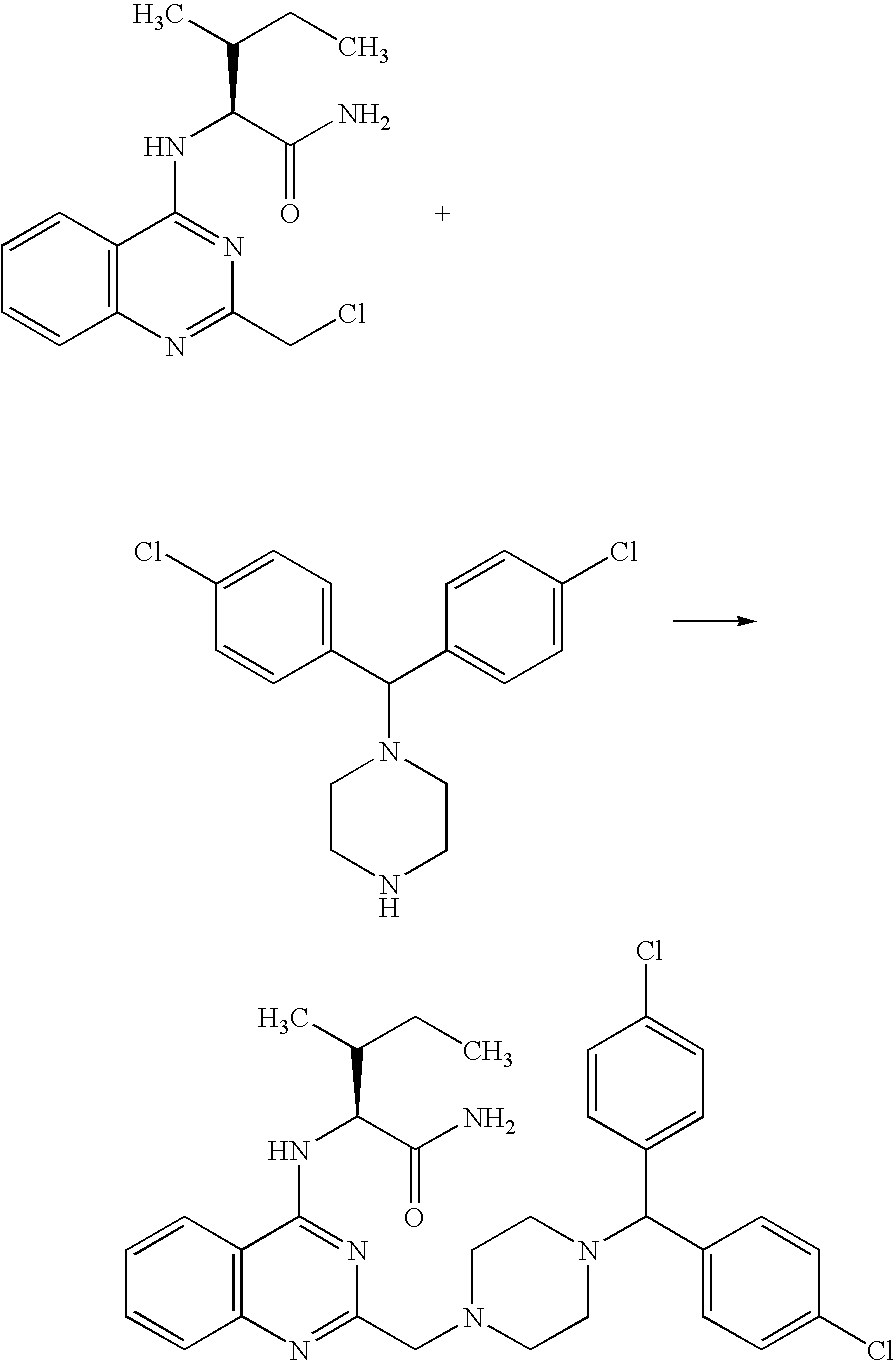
C1=CC2=C(C=C1)C(NC(C(C)CC)C(N)=O)=NC(CCl)=N2.C1=CC(C(C2=CC=C(Cl)C=C2)N2CCNCC2)=CC=C1Cl.C1=CC2=C(C=C1)C(NC(C(C)CC)C(N)=O)=NC(CN1CCN(C(C3=CC=C(Cl)C=C3)C3=CC=C(Cl)C=C3)CC1)=N2
